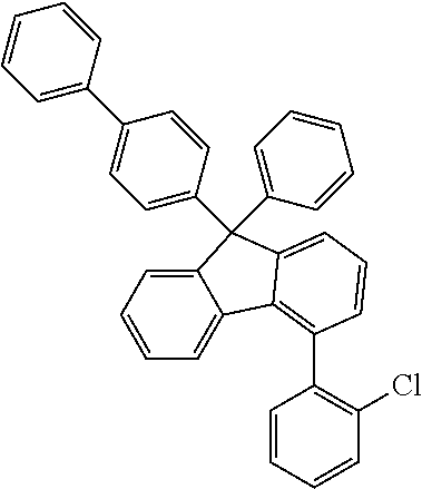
C1=CC=CC(Cl)=C1C1=C2C3=CC=CC=C3C(C3=CC=CC=C3)(C3=CC=C(C4=CC=CC=C4)C=C3)C2=CC=C1
